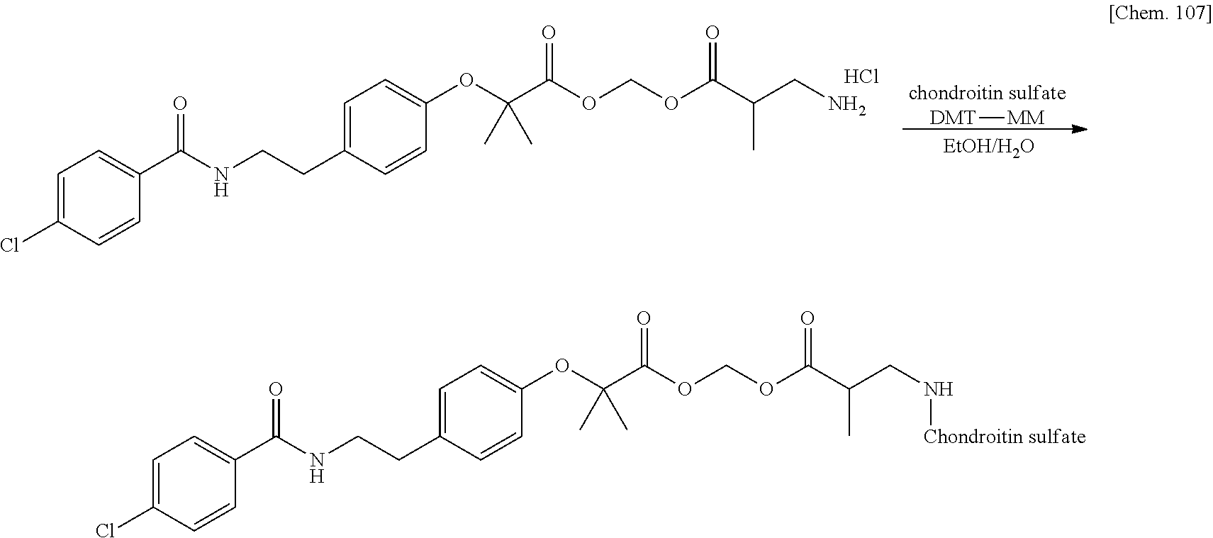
[DMT][MM].Cl.C1=C(Cl)C=CC(C(NCCC2=CC=C(OC(C(=O)OCOC(C(CN)C)=O)(C)C)C=C2)=O)=C1.C1=C(Cl)C=CC(C(NCCC2=CC=C(OC(C(=O)OCOC(C(CN[Chondroitin sulfate])C)=O)(C)C)C=C2)=O)=C1
